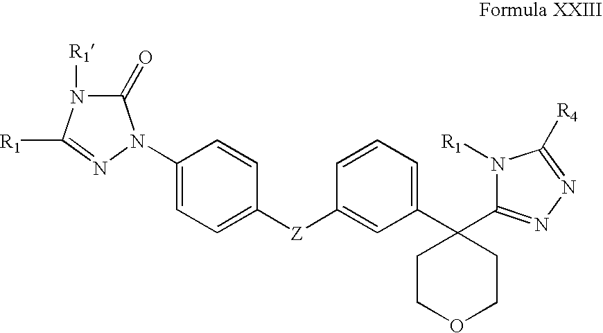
C1(=O)N([R1])C([R1])=NN1C1=CC=C([Z]C2=CC(C3(C4=NN=C([R4])N4[R1])CCOCC3)=CC=C2)C=C1
